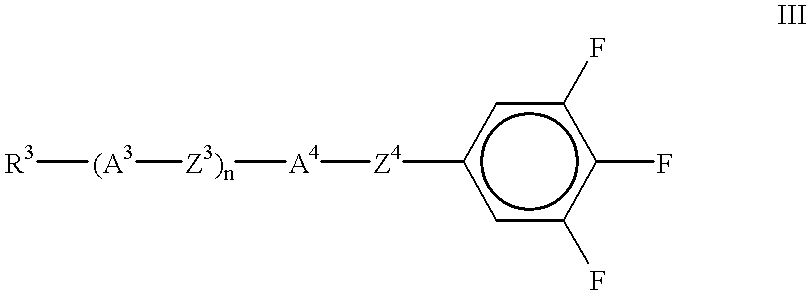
c1c(F)c(F)c(F)cc1[Z4][A4][Z3)n][(A3][R3]
